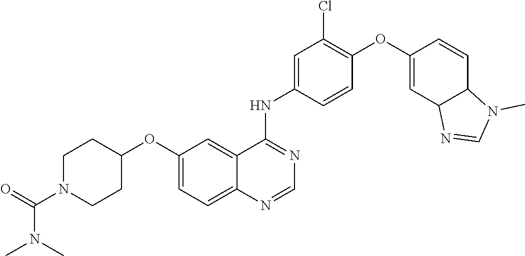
C1=NC2=CC=C(OC3CCN(C(=O)N(C)C)CC3)C=C2C(NC2=CC(Cl)=C(OC3=CC4C(C=C3)N(C)C=N4)C=C2)=N1
